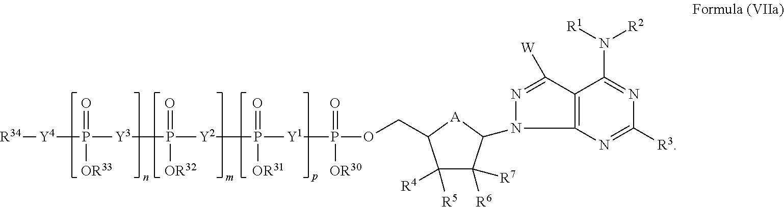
[R34][Y4]P([Y3]P([Y2]P([Y1]P(OCC1C([R5])([R4])C([R6])([R7])C(N2N=C([W])C3=C2N=C([R3])N=C3N([R1])[R2])[A]1)(=O)[OR30])(=O)[OR31])(=O)[OR32])(=O)[OR33]
